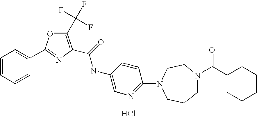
Cl.C1=CC=CC(C2=NC(C(=O)NC3=CN=C(N4CCCN(C(=O)C5CCCCC5)CC4)C=C3)=C(C(F)(F)F)O2)=C1
